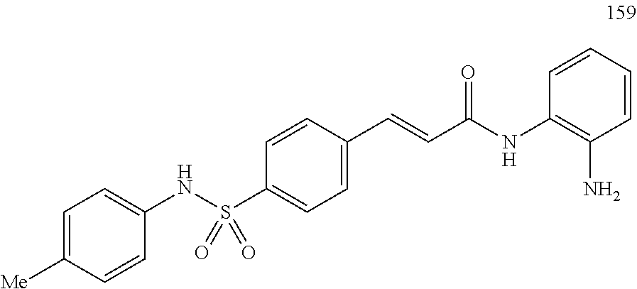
C1(S(NC2=CC=C([Me])C=C2)(=O)=O)=CC=C(C=CC(NC2=C(N)C=CC=C2)=O)C=C1
